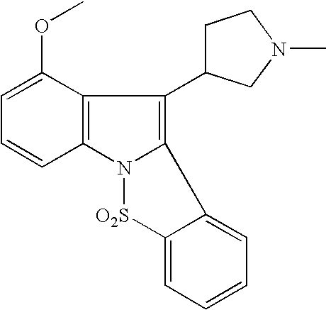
C1(OC)=CC=CC2=C1C(C1CCN(C)C1)=C1N2[O2S]C2=CC=CC=C12
